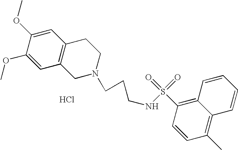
C1=C(OC)C(OC)=CC2=C1CCN(CCCNS(C1=C3C(=C(C)C=C1)C=CC=C3)(=O)=O)C2.Cl
